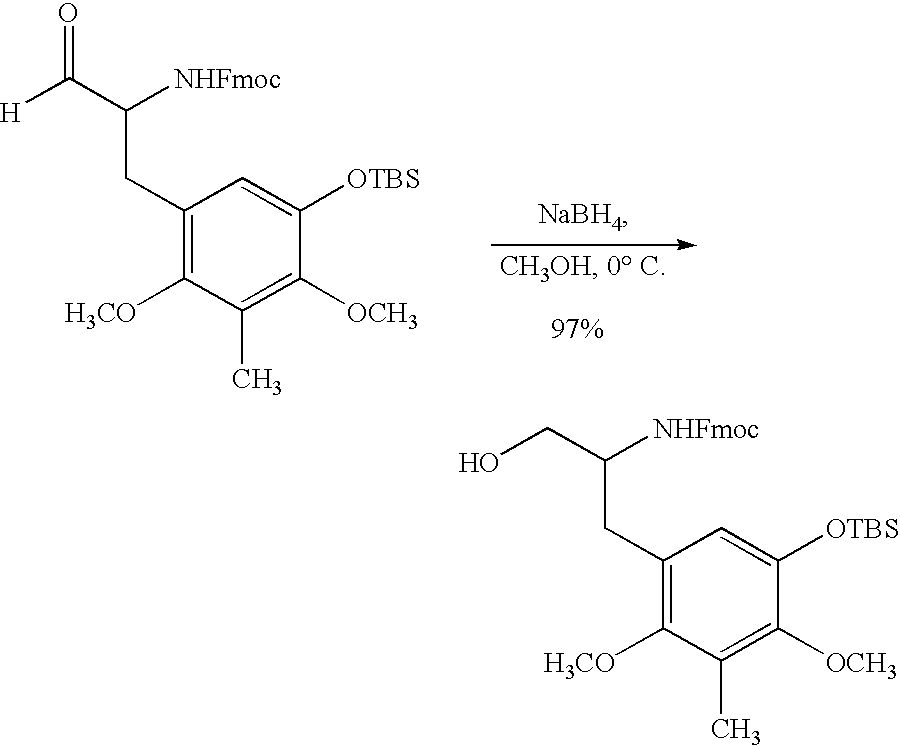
C1(CC(CO)[NHFmoc])=C([H3CO])C(C)=C([OCH3])C([OTBS])=C1.C1(CC(C([H])=O)[NHFmoc])=C([H3CO])C(C)=C([OCH3])C([OTBS])=C1
